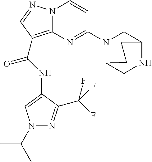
N(C(=O)C1=C2N(N=C1)C=CC(N1C3CNC(C1)CC3)=N2)C1=CN(C(C)C)N=C1C(F)(F)F
